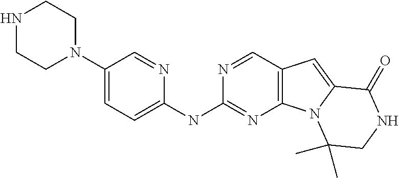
C12=C(C=NC(NC3=CC=C(N4CCNCC4)C=N3)=N1)C=C1N2C(C)(C)CNC1=O
